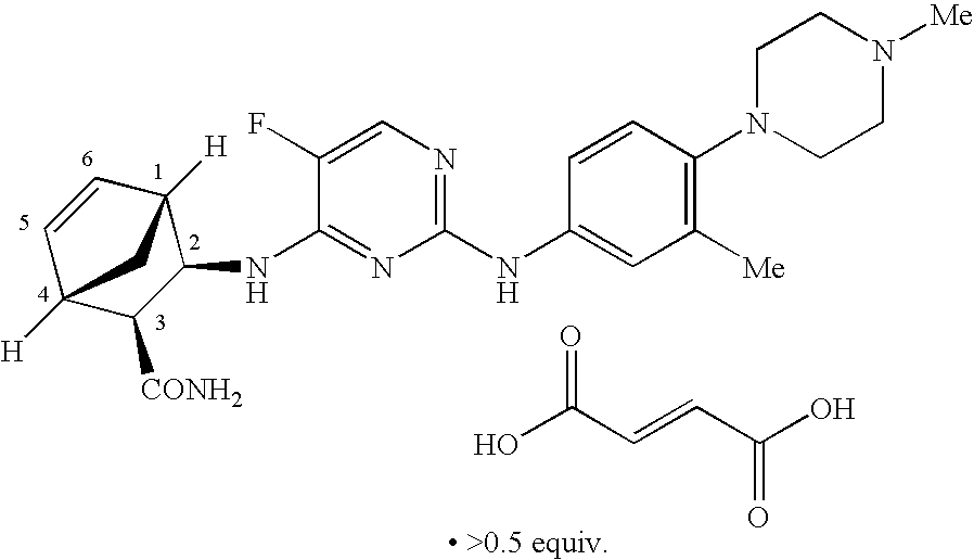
C1(NC2=CC([Me])=C(N3CCN([Me])CC3)C=C2)=NC=C(F)C(NC2C3([H])C=CC([H])(C2[CONH2])C3)=N1.O=C(C=CC(O)=O)O
